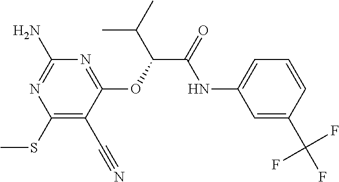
C1(SC)=C(C#N)C(OC(C(=O)NC2=CC=CC(C(F)(F)F)=C2)C(C)C)=NC(N)=N1
